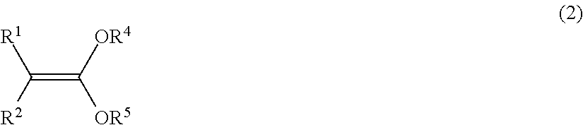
[R1]C([R2])=C([OR4])[OR5]
